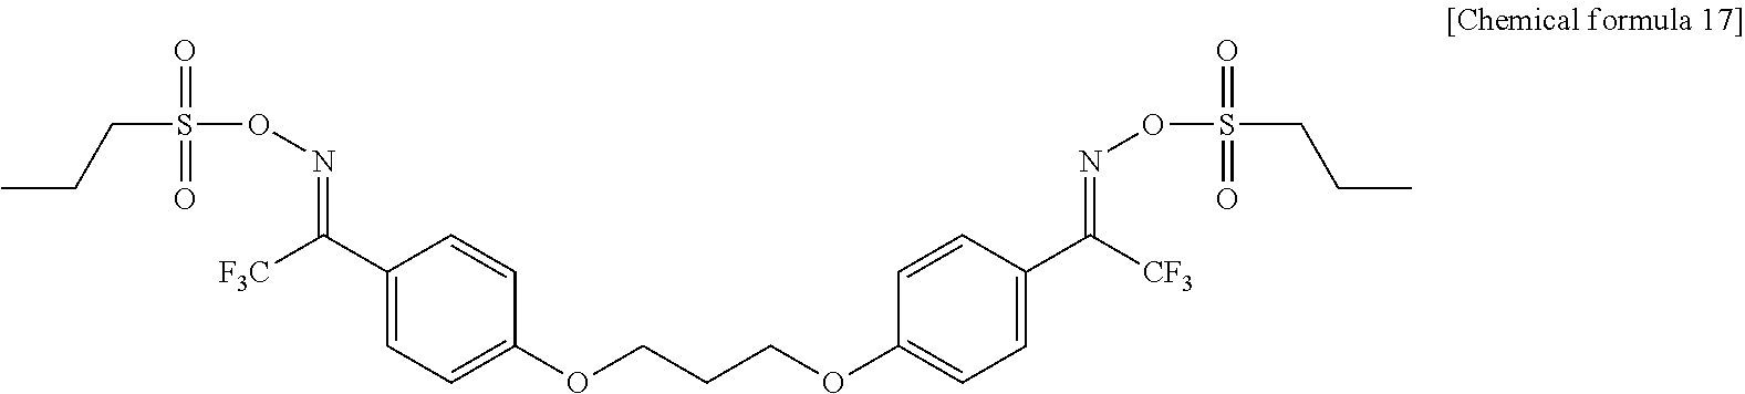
C1=C(OCCCOC2=CC=C(C([CF3])=NOS(CCC)(=O)=O)C=C2)C=CC(C([F3C])=NOS(CCC)(=O)=O)=C1
